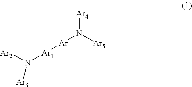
[Ar3]N([Ar2])[Ar1][Ar]N([Ar4])[Ar5]
